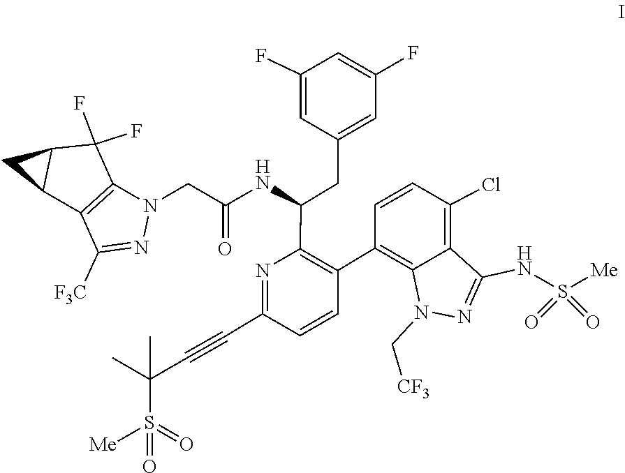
C(N1N=C(NS([Me])(=O)=O)C2=C(Cl)C=CC(C3=C(C(NC(CN4C5=C(C([F3C])=N4)C4CC4C5(F)F)=O)CC4=CC(F)=CC(F)=C4)N=C(C#CC(S(=O)(=O)[Me])(C)C)C=C3)=C12)[CF3]
